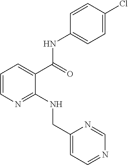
C1=CN=C(NCC2=CC=NC=N2)C(C(=O)NC2=CC=C(Cl)C=C2)=C1
